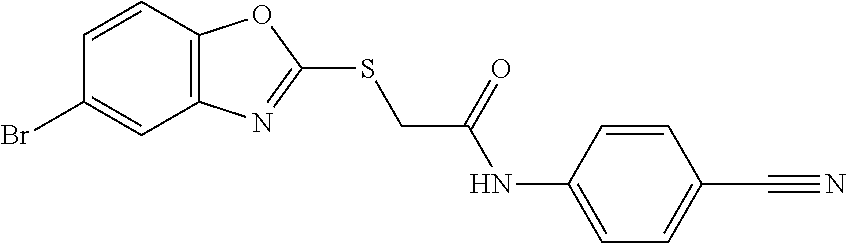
C12=C(C=CC(Br)=C1)OC(SCC(NC1=CC=C(C#N)C=C1)=O)=N2
